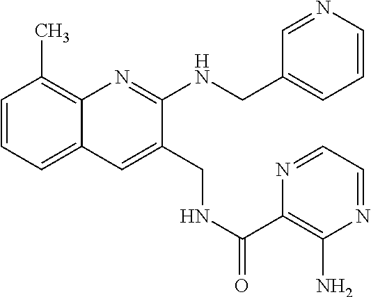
C1=CC=C2C(=C1C)N=C(NCC1=CC=CN=C1)C(CNC(=O)C1=C(N)N=CC=N1)=C2
